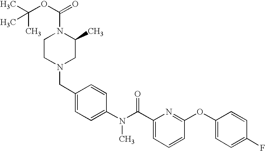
C1(CN2CC(C)N(C(OC(C)(C)C)=O)CC2)=CC=C(N(C(C2=CC=CC(OC3=CC=C(F)C=C3)=N2)=O)C)C=C1
